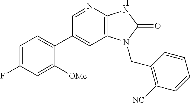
C1(C2=CC=C(F)C=C2[OMe])=CC2=C(N=C1)NC(=O)N2CC1=C([NC])C=CC=C1
